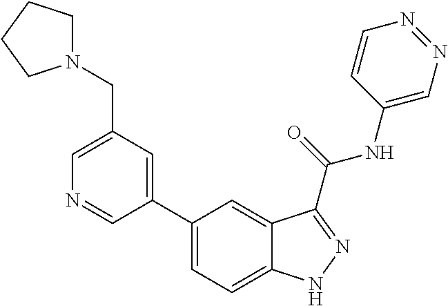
C1(CN2CCCC2)=CN=CC(C2=CC=C3C(=C2)C(C(NC2=CN=NC=C2)=O)=NN3)=C1
